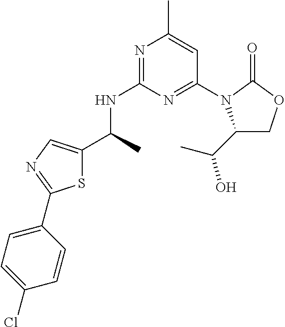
N1=C(NC(C)C2=CN=C(C3=CC=C(Cl)C=C3)S2)N=C(N2C(C(C)O)COC2=O)C=C1C
